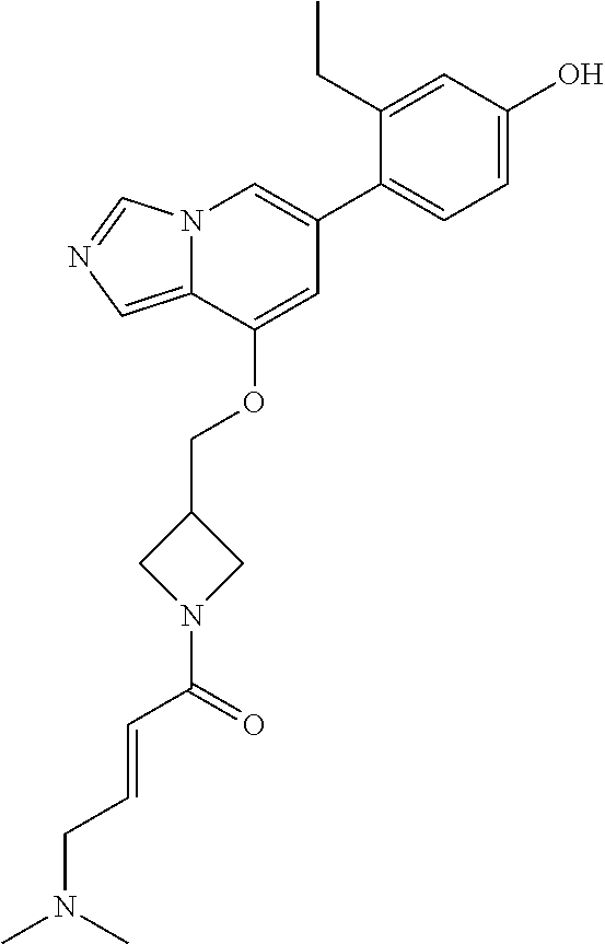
C1(CC)=CC(O)=CC=C1C1=CN2C(=CN=C2)C(OCC2CN(C(=O)C=CCN(C)C)C2)=C1
